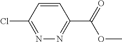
C1=CC(Cl)=NN=C1C(=O)OC
